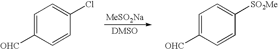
C1=C([OHC])C=CC(Cl)=C1.[MeSO2Na].C1=C([OHC])C=CC([SO2Me])=C1
